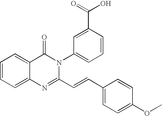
C1=CC=C2C(=C1)C(=O)N(C1=CC=CC(C(O)=O)=C1)C(C=CC1=CC=C(OC)C=C1)=N2
